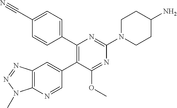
C12=C(N=CC(C3=C(C4=CC=C(C#N)C=C4)N=C(N4CCC(N)CC4)N=C3OC)=C1)N(C)N=N2
